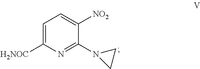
C1=C([H2NOC])N=C(N2CC2)C([NO2])=C1
